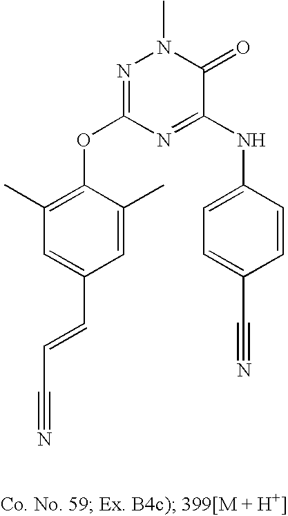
C1=C(C=CC#N)C=C(C)C(OC2=NN(C)C(=O)C(NC3=CC=C(C#N)C=C3)=N2)=C1C
